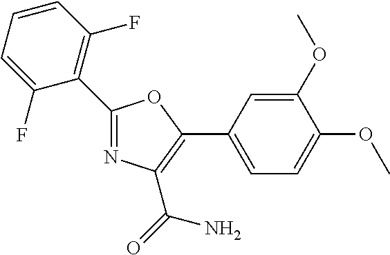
C1=C(OC)C(OC)=CC(C2=C(C(N)=O)N=C(C3=C(F)C=CC=C3F)O2)=C1
